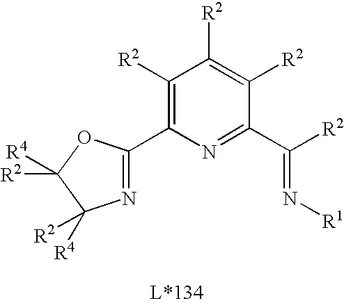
C1([R2])=C(C2=NC([R4])([R2])C([R2])([R4])O2)N=C(C([R2])=N[R1])C([R2])=C1[R2]
